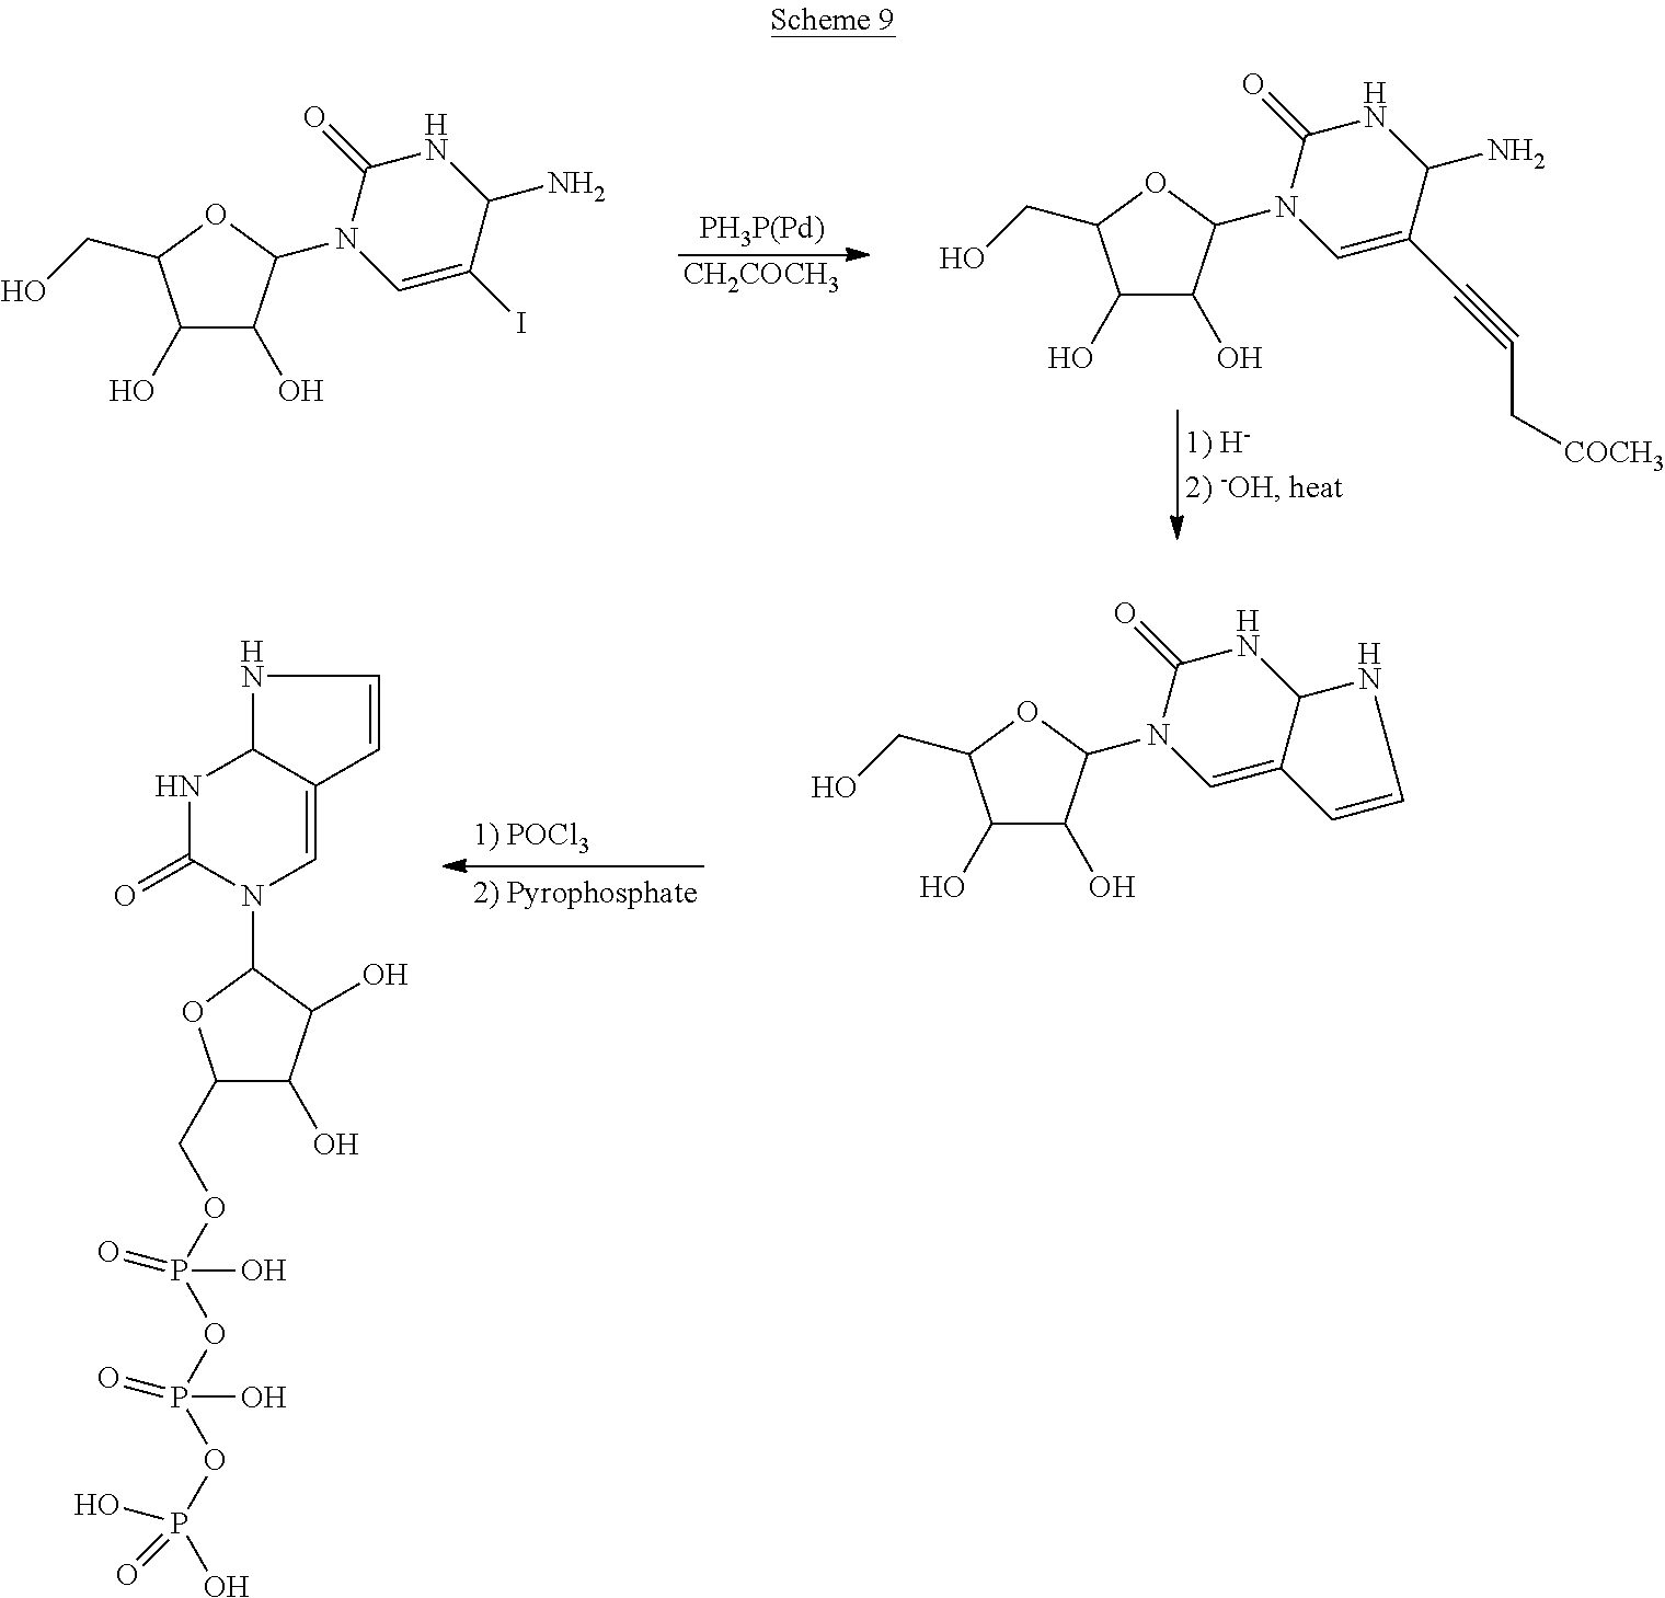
[PH3P(Pd)].[CH2COCH3].C1(O)C(O)C(N2C=C(C#CC[COCH3])C(N)NC2=O)OC1CO.C1(O)C(O)C(N2C=C(I)C(N)NC2=O)OC1CO.C1(O)C(O)C(N2C=C3C(NC2=O)NC=C3)OC1CO.N1C(=O)N(C2C(O)C(O)C(COP(OP(OP(O)(O)=O)(O)=O)(O)=O)O2)C=C2C1NC=C2
